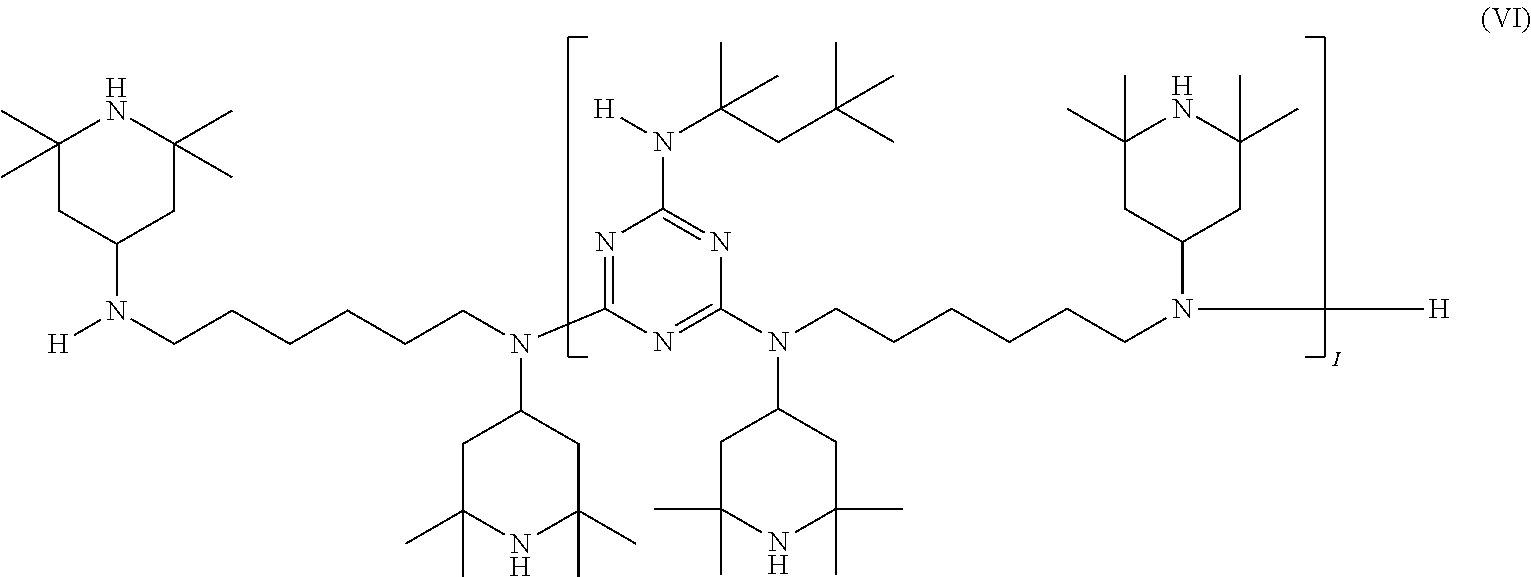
C1(C)(C)CC(N([H])CCCCCCN(C2=NC(N(C(CC(C)(C)C)(C)C)[H])=NC(N(CCCCCCN(C3CC(C)(C)NC(C)(C)C3)[H])C3CC(C)(C)NC(C)(C)C3)=N2)C2CC(C)(C)NC(C)(C)C2)CC(C)(C)N1
